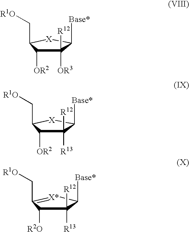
C1([R12])([OR3])C([OR2])C(C[R1O])[X]C1[Base*].C1([R12])([R13])C([OR2])C(C[R1O])[X]C1[Base*].C1([R12])([R13])C([R2O])C(C[R1O])=[X*]C1[Base*]
